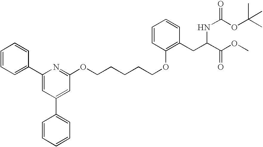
C1=CC=C(C2=CC(C3=CC=CC=C3)=CC(OCCCCCOC3=C(CC(NC(OC(C)(C)C)=O)C(OC)=O)C=CC=C3)=N2)C=C1
